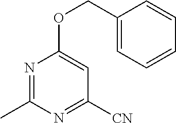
N1=C(C)N=C([CN])C=C1OCC1=CC=CC=C1
